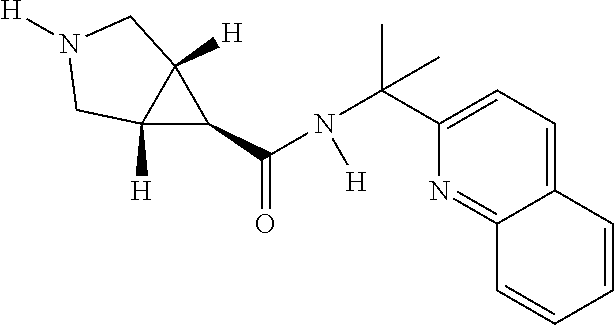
C12([H])C(C(=O)N(C(C3=CC=C4C(=N3)C=CC=C4)(C)C)[H])C1([H])CN([H])C2
